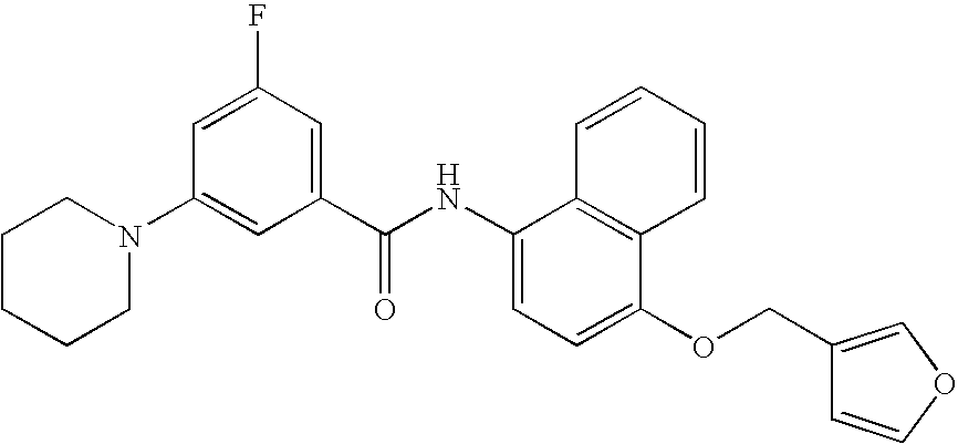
C1CCCN(C2=CC(C(NC3=CC=C(OCC4=COC=C4)C4=C3C=CC=C4)=O)=CC(F)=C2)C1
